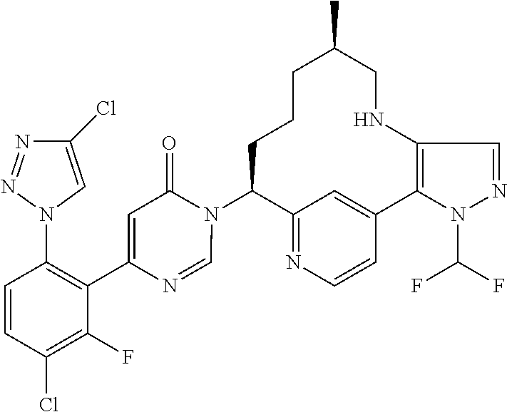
C12=NC=CC(=C1)C1=C(NCC(C)CCCC2N2C(=O)C=C(C3=C(N4C=C(Cl)N=N4)C=CC(Cl)=C3F)N=C2)C=NN1C(F)F
